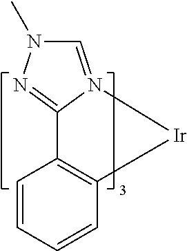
C12=NN(C)C=N1[Ir]C1=C2C=CC=C1
